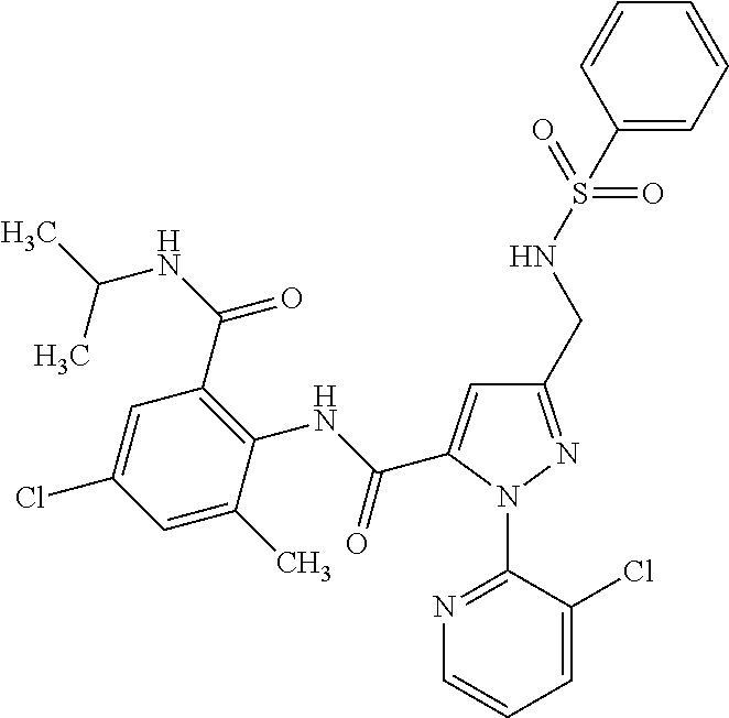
C(C1=CC(CNS(C2=CC=CC=C2)(=O)=O)=NN1C1=NC=CC=C1Cl)(NC1=C(C(NC(C)C)=O)C=C(Cl)C=C1C)=O
